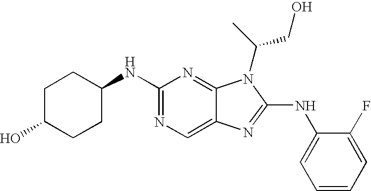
C1(NC2CCC(O)CC2)=NC=C2C(=N1)N(C(C)CO)C(NC1=CC=CC=C1F)=N2
